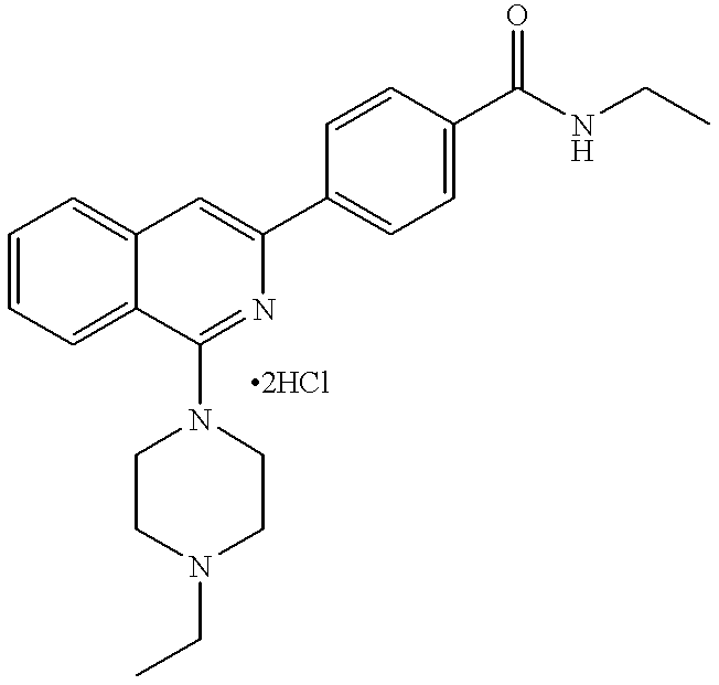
C1=CC=C2C(=C1)C=C(C1=CC=C(C(NCC)=O)C=C1)N=C2N1CCN(CC)CC1
